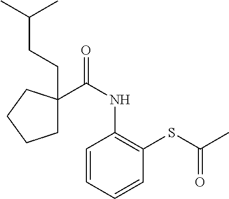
C1(C(NC2=C(SC(C)=O)C=CC=C2)=O)(CCC(C)C)CCCC1
